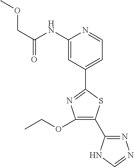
C1(NC(COC)=O)=CC(C2=NC(OCC)=C(C3=NN=CN3)S2)=CC=N1
